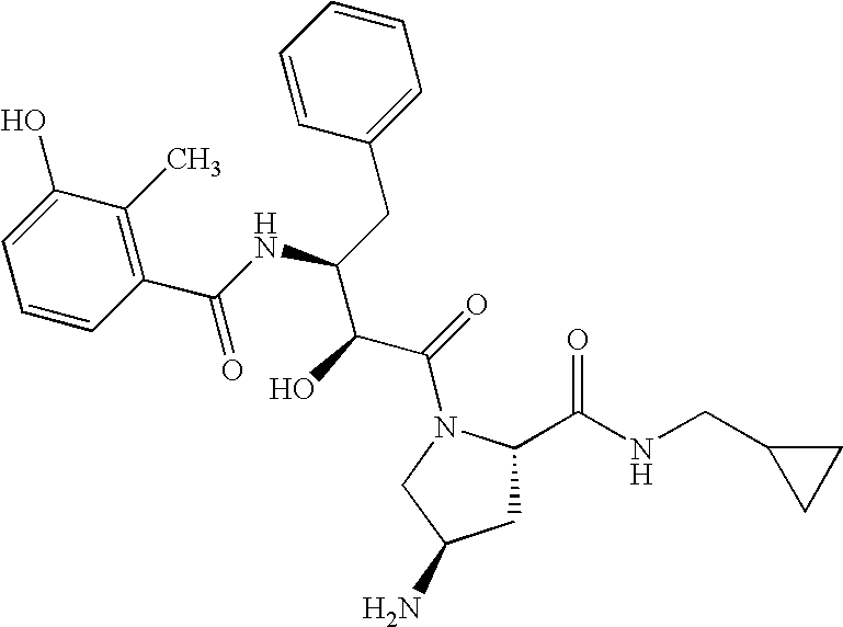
C1C(C(NCC2CC2)=O)N(C(=O)C(C(NC(C2=C(C)C(O)=CC=C2)=O)CC2=CC=CC=C2)O)CC1N
